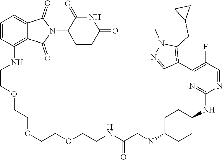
C1(N2C(=O)C3=CC=CC(NCCOCCOCCOCCNC(CNC4CCC(NC5=NC(C6=C(CC7CC7)N(C)N=C6)=C(F)C=N5)CC4)=O)=C3C2=O)CCC(=O)NC1=O
